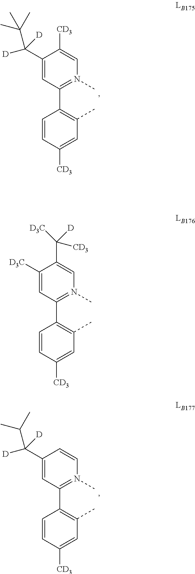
C1=CC([CD3])=CC(C)=C1C1=N(C)C=CC(C([D])(C(C)C)[D])=C1.C1=CC([CD3])=CC(C)=C1C1=N(C)C=C([CD3])C(C([D])(C(C)(C)C)[D])=C1.C1=CC([CD3])=CC(C)=C1C1=N(C)C=C(C([D3C])([D])[CD3])C([D3C])=C1
